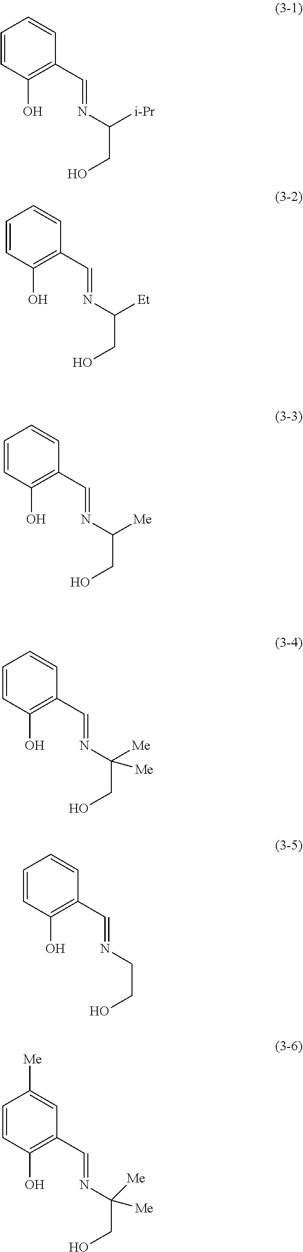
C1=CC(O)=C(C=NC(CO)[i-Pr])C=C1.C1=CC(O)=C(C=NC(CO)[Et])C=C1.C1=CC(O)=C(C=NC(CO)[Me])C=C1.C1=CC(O)=C(C=NC(CO)([Me])[Me])C=C1.C1=CC(O)=C(C=NCCO)C=C1.C1=CC(O)=C(C=NC(CO)([Me])[Me])C=C1[Me]
